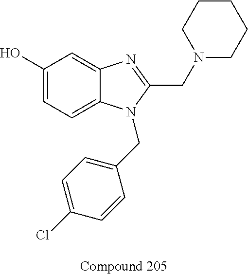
C1(O)=CC=C2C(=C1)N=C(CN1CCCCC1)N2CC1=CC=C(Cl)C=C1
